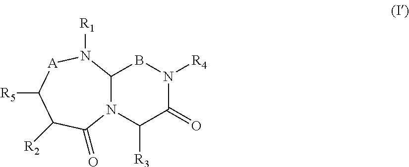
N1([R4])C(=O)C([R3])N2C(B1)N([R1])[A]C([R5])C([R2])C2=O
